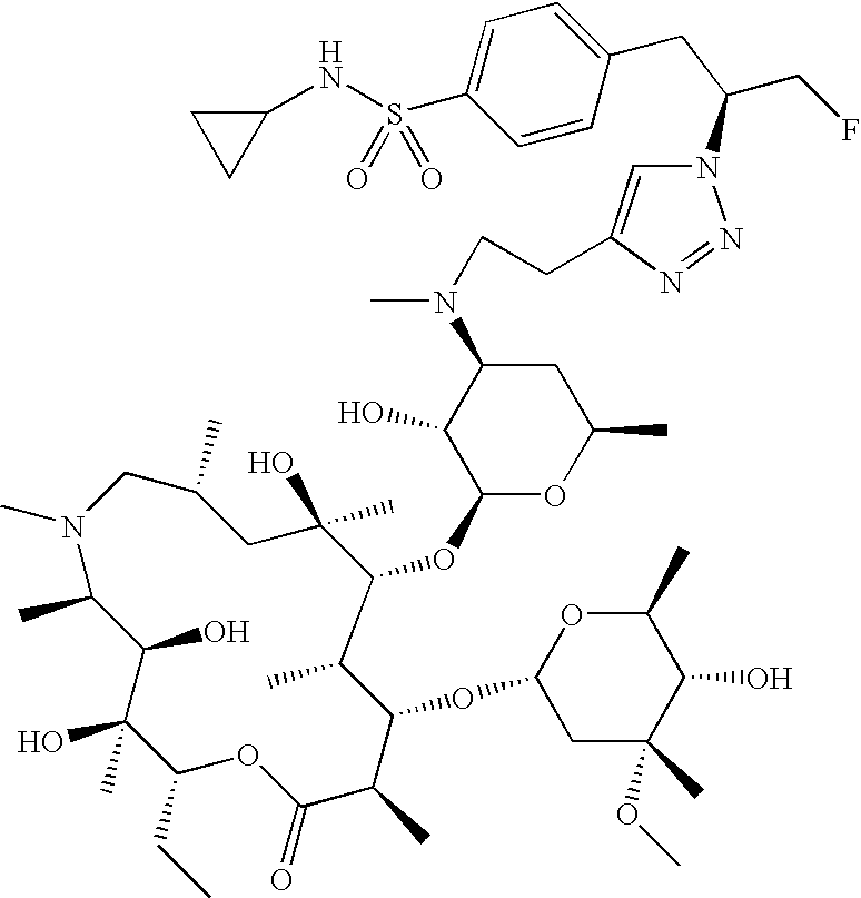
N1(C)CC(C)CC(O)(C)C(OC2OC(C)CC(N(C)CCC3=CN(C(CF)CC4=CC=C(S(=O)(=O)NC5CC5)C=C4)N=N3)C2O)C(C)C(OC2CC(C)(OC)C(O)C(C)O2)C(C)C(=O)OC(CC)C(O)(C)C(O)C1C
